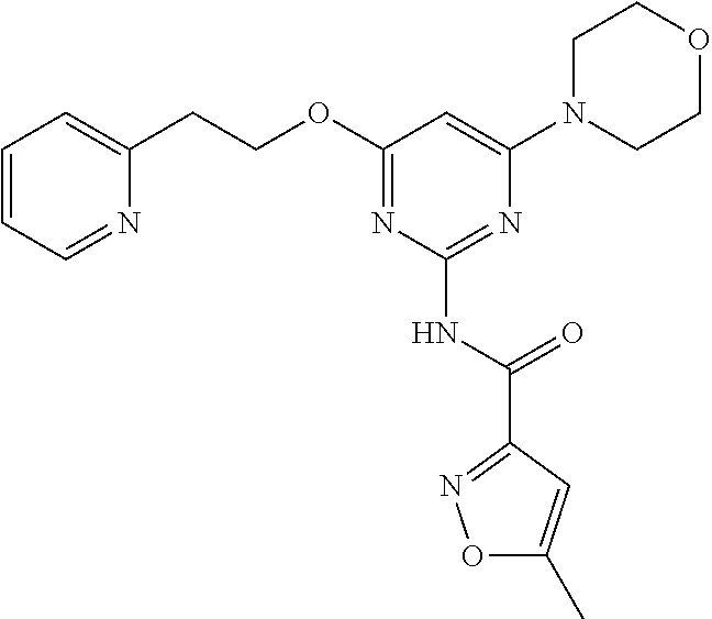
N1(C2=CC(OCCC3=CC=CC=N3)=NC(NC(C3=NOC(C)=C3)=O)=N2)CCOCC1
